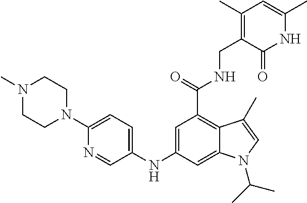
C1=C(NC2=CC=C(N3CCN(C)CC3)N=C2)C=C2C(=C1C(NCC1=C(C)C=C(C)NC1=O)=O)C(C)=CN2C(C)C
